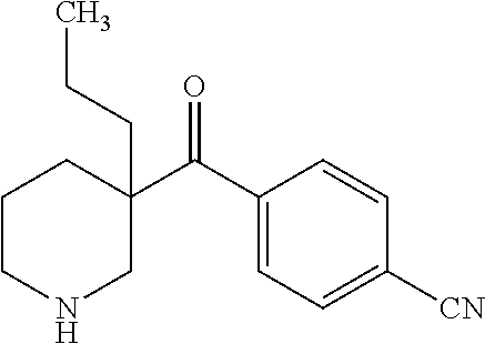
CCCC1(C(C2=CC=C([CN])C=C2)=O)CCCNC1
